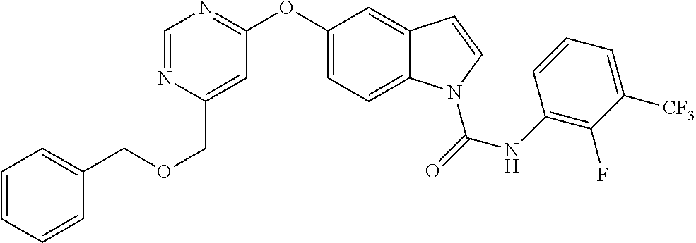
C1(COCC2=CC=CC=C2)=CC(OC2=CC=C3C(=C2)C=CN3C(NC2=C(F)C([CF3])=CC=C2)=O)=NC=N1
